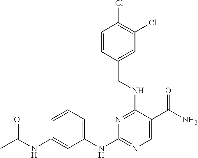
C1(NC2=NC=C(C(N)=O)C(NCC3=CC(Cl)=C(Cl)C=C3)=N2)=CC=CC(NC(C)=O)=C1
